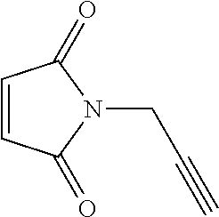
C(N1C(=O)C=CC1=O)C#C
